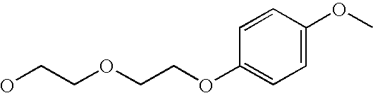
OCCOCCOC1=CC=C(OC)C=C1
